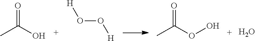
O.CC(O)=O.[H]OO[H].CC(OO)=O
